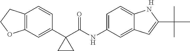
C1(C2(C(NC3=CC=C4C(=C3)C=C(C(C)(C)C)N4)=O)CC2)=CC2=C(C=C1)CCO2.[H]
